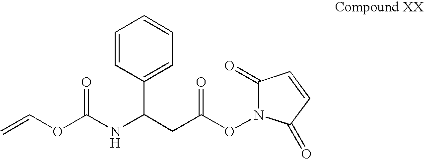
C=COC(NC(CC(ON1C(=O)C=CC1=O)=O)C1=CC=CC=C1)=O
